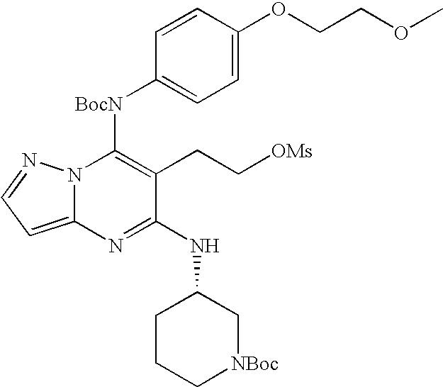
C12=CC=NN1C([BocN]C1=CC=C(OCCOC)C=C1)=C(CC[OMs])C(NC1CCC[NBoc]C1)=N2
